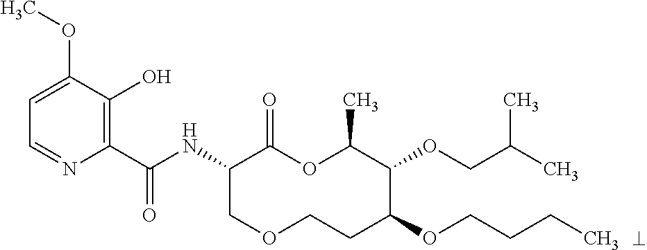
C1(C(NC2COCCC(OCCCC)C(OCC(C)C)C(C)OC2=O)=O)=C(O)C(OC)=CC=N1
